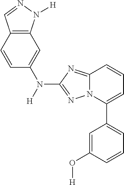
C1=C(O[H])C=CC=C1C1=CC=CC2=NC(N([H])C3=CC4=C(C=C3)C=NN4[H])=NN12
